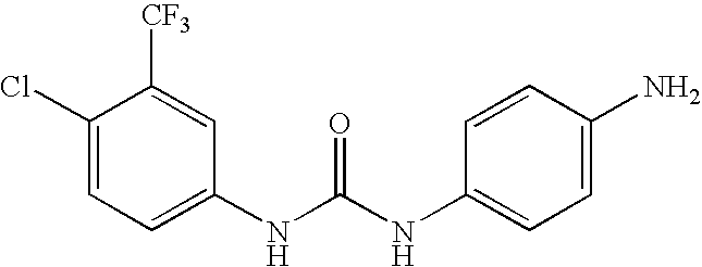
C1(Cl)=CC=C(NC(=O)NC2=CC=C(N)C=C2)C=C1[CF3]
